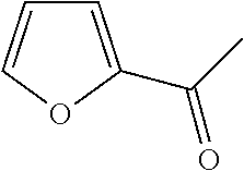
C1=C(C(C)=O)OC=C1
